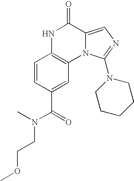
N1C2=C(N3C(=CN=C3N3CCCCC3)C1=O)C=C(C(N(CCOC)C)=O)C=C2
